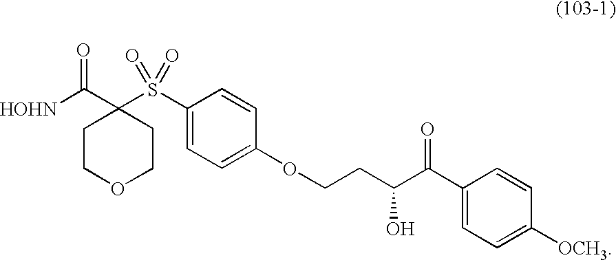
C1COCCC1(C([HOHN])=O)S(C1=CC=C(OCCC(O)C(C2=CC=C([OCH3])C=C2)=O)C=C1)(=O)=O
